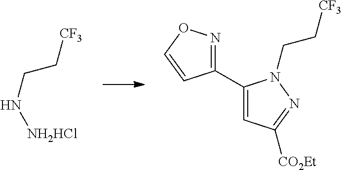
N(CC[CF3])[NH2HCl].C1(C2=CC([CO2Et])=NN2CC[CF3])=NOC=C1
